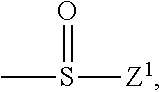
CS(=O)[Z1]
